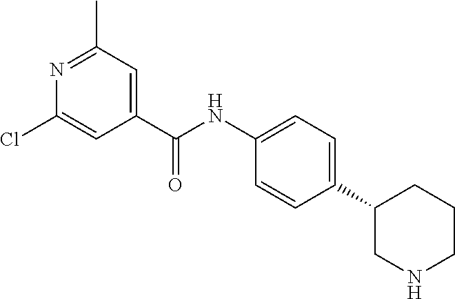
C1(C(NC2=CC=C(C3CNCCC3)C=C2)=O)=CC(C)=NC(Cl)=C1
